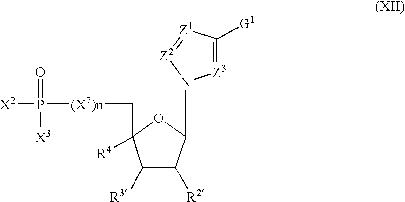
C1([R3])C([R2])C(N2[Z2]=[Z1]C([G1])=[Z3]2)OC1(C[(X7)n]P([X2])(=O)[X3])[R4]
